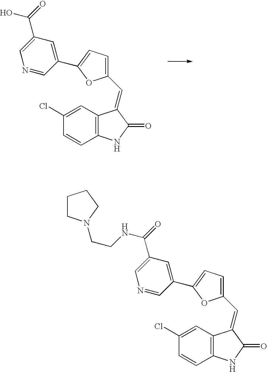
C1(Cl)=CC2=C(C=C1)NC(=O)C2=CC1=CC=C(C2=CC(C(=O)O)=CN=C2)O1.C1(Cl)=CC2=C(C=C1)NC(=O)C2=CC1=CC=C(C2=CC(C(=O)NCCN3CCCC3)=CN=C2)O1
